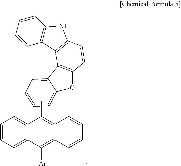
C12=C(C3=C(C=C1)OC1=CC=CC=C31)C1=C([X1]2)C=CC=C1.CC1=C2C(=C([Ar])C3=CC=CC=C13)C=CC=C2
